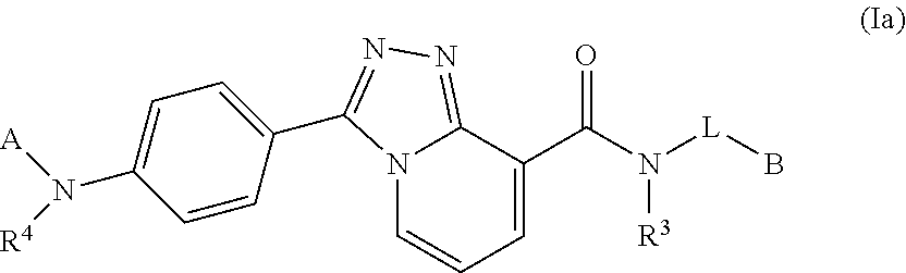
N12C=CC=C(C(N([L]B)[R3])=O)C1=NN=C2C1=CC=C(N([A])[R4])C=C1
